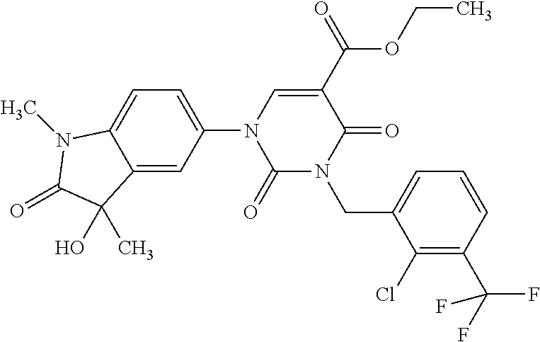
C1(Cl)=C(C(F)(F)F)C=CC=C1CN1C(=O)C(C(=O)OCC)=CN(C2=CC=C3C(=C2)C(O)(C)C(=O)N3C)C1=O
